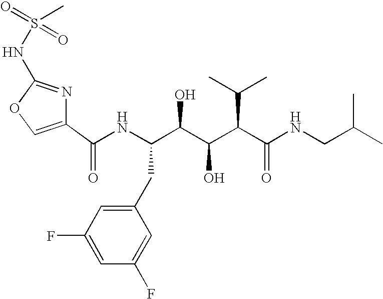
C1(C(NC(C(C(C(C(NCC(C)C)=O)C(C)C)O)O)CC2=CC(F)=CC(F)=C2)=O)=COC(NS(=O)(=O)C)=N1
